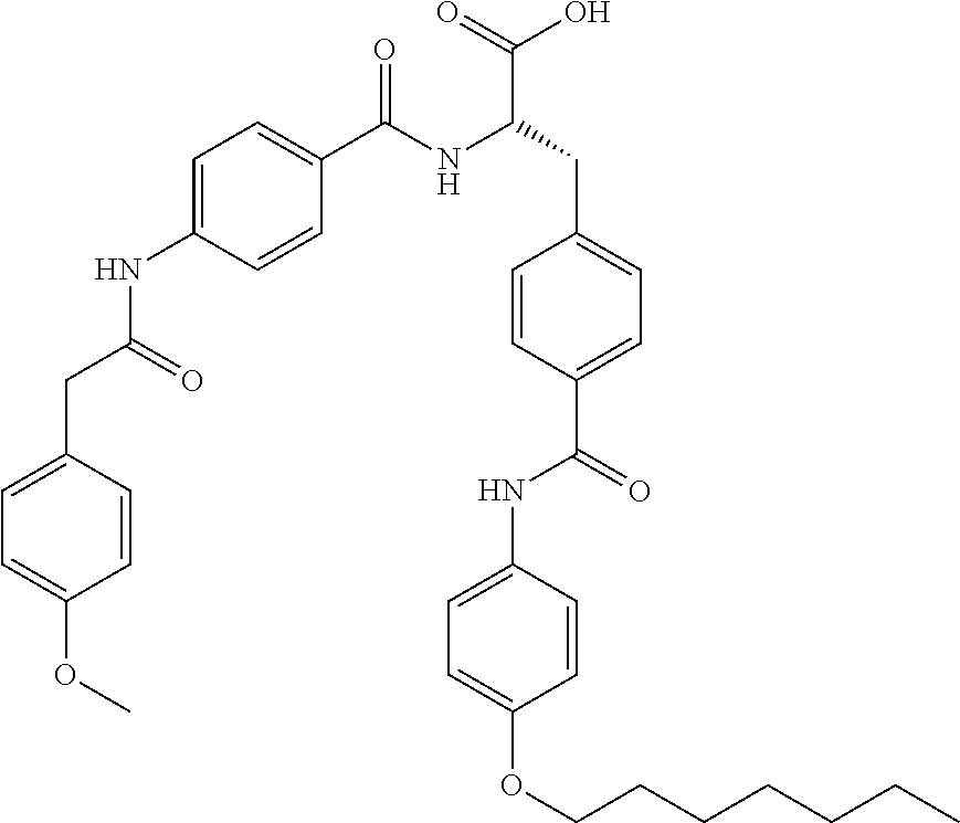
C(NC1=CC=C(C(NC(CC2=CC=C(C(=O)NC3=CC=C(OCCCCCCC)C=C3)C=C2)C(=O)O)=O)C=C1)(CC1=CC=C(OC)C=C1)=O
